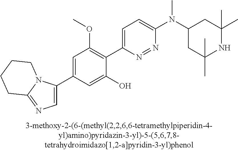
C1(C2=CN=C3N2CCCC3)=CC(OC)=C(C2=CC=C(N(C3CC(C)(C)NC(C)(C)C3)C)N=N2)C(O)=C1
